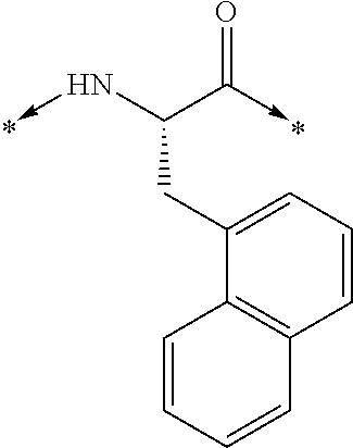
C(CC1=CC=CC2=C1C=CC=C2)(C(=O)->C)N->C
